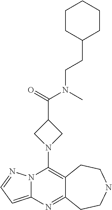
N12C(=CC=N1)N=C1C(=C2N2CC(C(=O)N(C)CCC3CCCCC3)C2)CCNCC1
